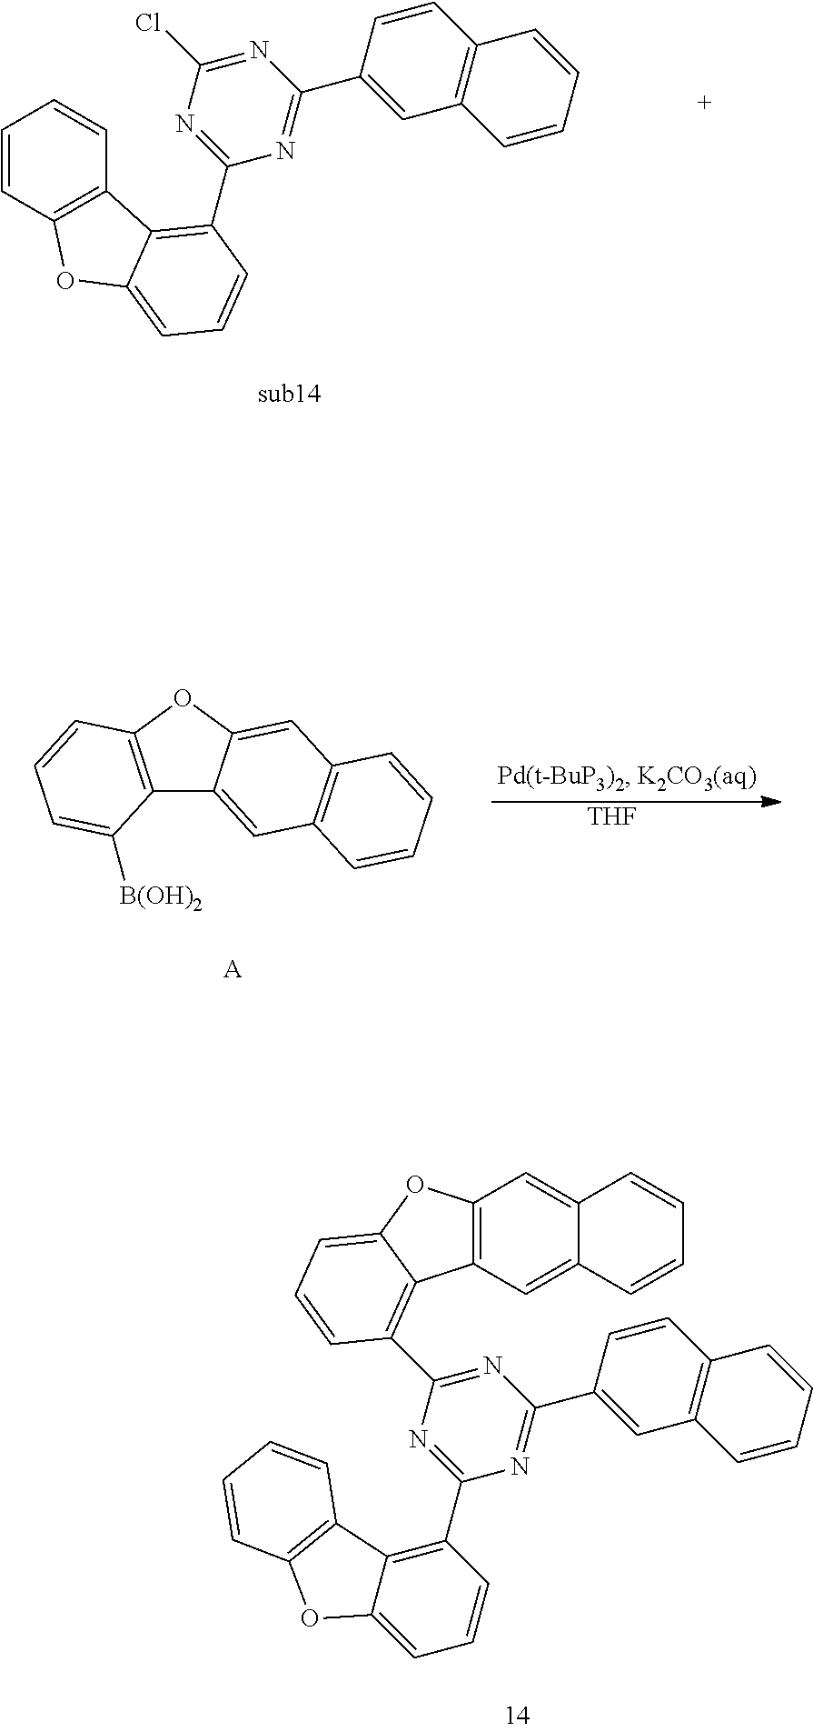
C1=C(C2=NC(C3=C4C5=C(C=CC=C5)OC4=CC=C3)=NC(Cl)=N2)C=CC2=C1C=CC=C2.C12=C(OC3=CC4=C(C=C13)C=CC=C4)C=CC=C2[B(OH)2].[A].[THF].C1=C(C2=NC(C3=C4C(=CC=C3)OC3=C4C=CC=C3)=NC(C3=C4C5=C(C=C6C(=C5)C=CC=C6)OC4=CC=C3)=N2)C=CC2=C1C=CC=C2
